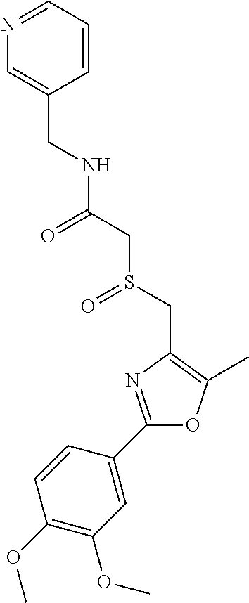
C(C1=CN=CC=C1)NC(CS(CC1=C(C)OC(C2=CC(OC)=C(OC)C=C2)=N1)=O)=O
